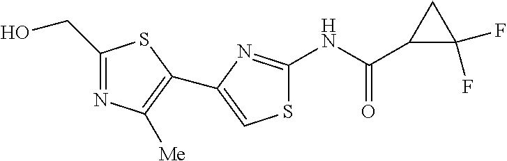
C1(CO)=NC([Me])=C(C2=CSC(NC(C3C(F)(F)C3)=O)=N2)S1
